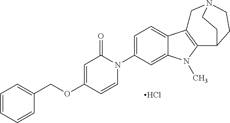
C1=CC=CC(COC2=CC(=O)N(C3=CC=C4C(=C3)N(C)C3=C4CN4CCC3CC4)C=C2)=C1.Cl
